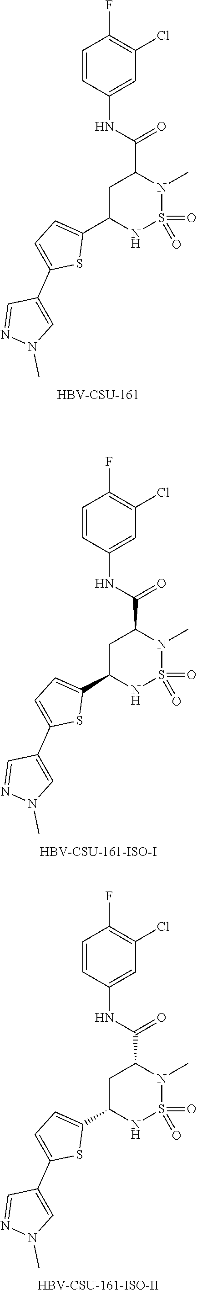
[HBV-CSU-161].C1=CC(NC(=O)C2N(C)S(=O)(=O)NC(C3=CC=C(C4=CN(C)N=C4)S3)C2)=CC(Cl)=C1F.[HBV-CSU-161-ISO-I].C1=CC(NC(=O)C2N(C)S(=O)(=O)NC(C3=CC=C(C4=CN(C)N=C4)S3)C2)=CC(Cl)=C1F.[HBV-CSU-161-ISO-II].C1=CC(NC(=O)C2N(C)S(=O)(=O)NC(C3=CC=C(C4=CN(C)N=C4)S3)C2)=CC(Cl)=C1F
